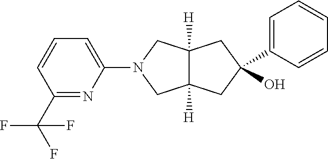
C1(C2(O)CC3([H])C([H])(CN(C4=CC=CC(C(F)(F)F)=N4)C3)C2)=CC=CC=C1
